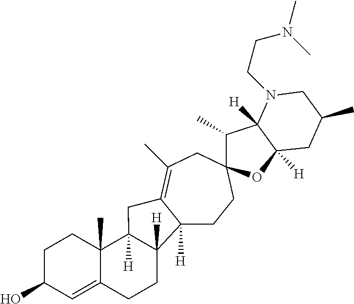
C12([H])CCC3(CC(C)=C1CC1([H])C4(C)C(=CC(O)CC4)CCC21[H])C(C)C1([H])C([H])(O3)CC(C)CN1CCN(C)C
